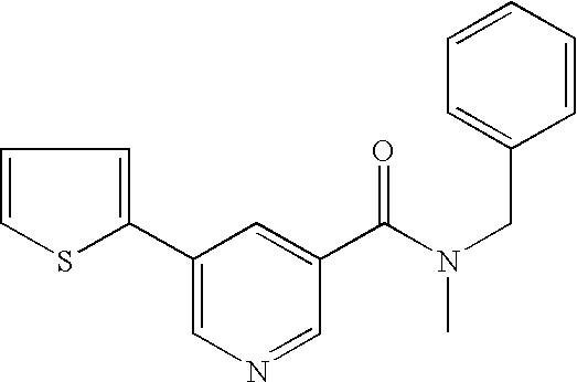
C1=CSC(C2=CN=CC(C(N(CC3=CC=CC=C3)C)=O)=C2)=C1
